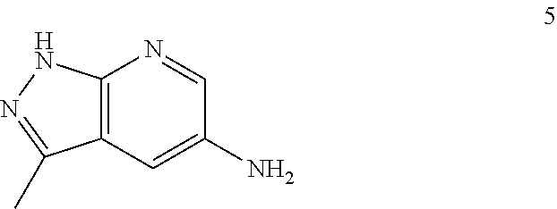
C12=C(C=C(N)C=N1)C(C)=NN2
